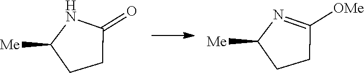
C1CC(=O)NC1[Me].C1CC([OMe])=NC1[Me]
